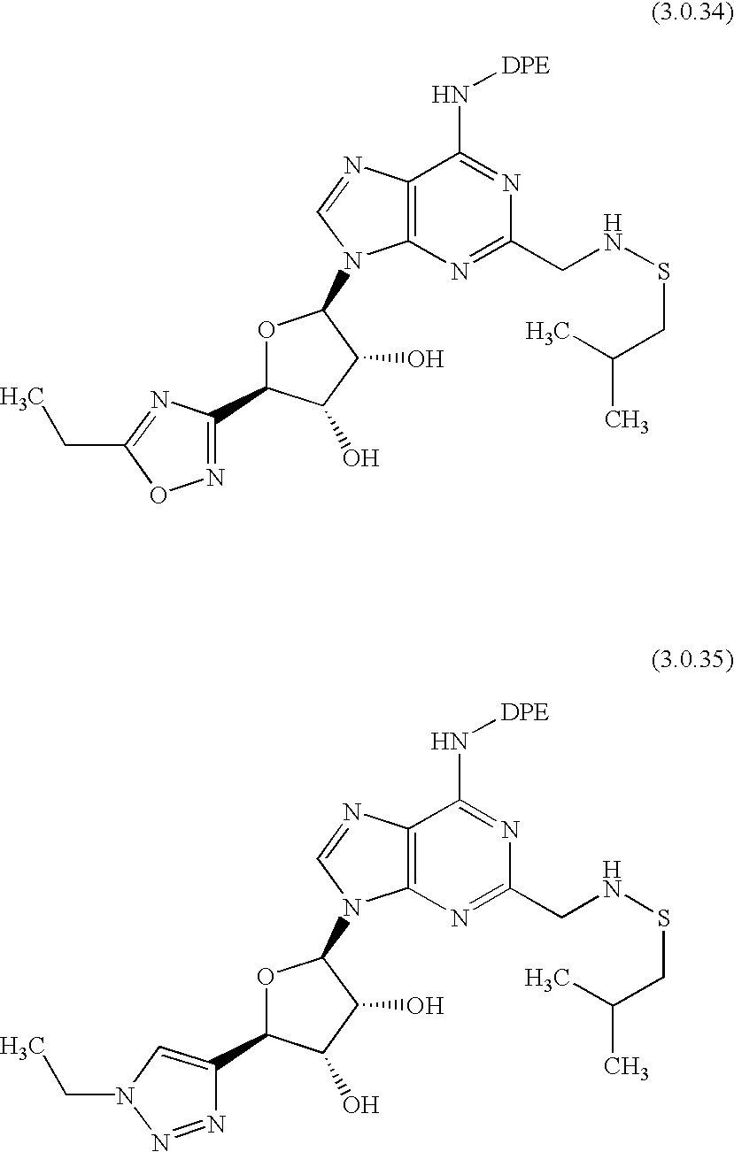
C12=C(N=C(CNSCC(C)C)N=C1N[DPE])N(C1OC(C3=NOC(CC)=N3)C(O)C1O)C=N2.C12=C(N=C(CNSCC(C)C)N=C1N[DPE])N(C1OC(C3=CN(CC)N=N3)C(O)C1O)C=N2
